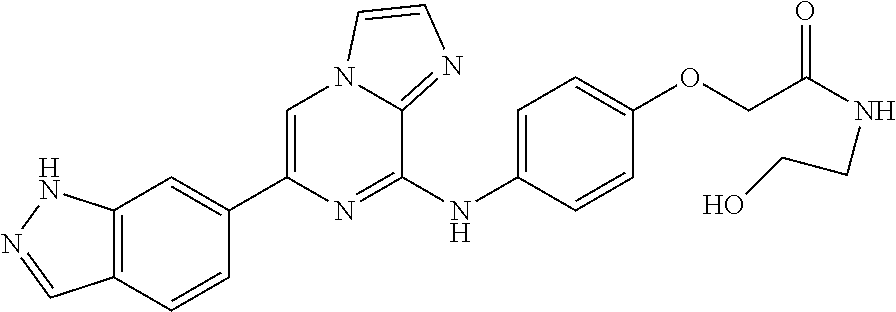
C1(C2=CC3=C(C=C2)C=NN3)=CN2C(=NC=C2)C(NC2=CC=C(OCC(NCCO)=O)C=C2)=N1
